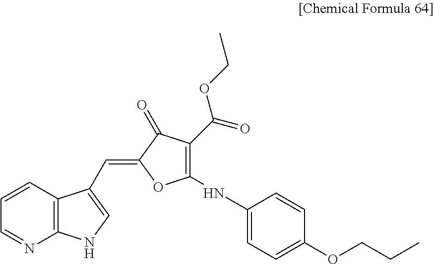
C1=NC2=C(C=C1)C(C=C1OC(NC3=CC=C(OCCC)C=C3)=C(C(=O)OCC)C1=O)=CN2
